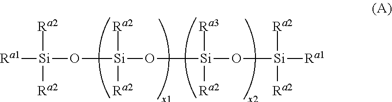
[Ra2][Si]([Ra2])(O[Si]([Ra3])([Ra2])O[Si]([Ra2])([Ra2])[Ra1])O[Si]([Ra2])([Ra1])[Ra2]
